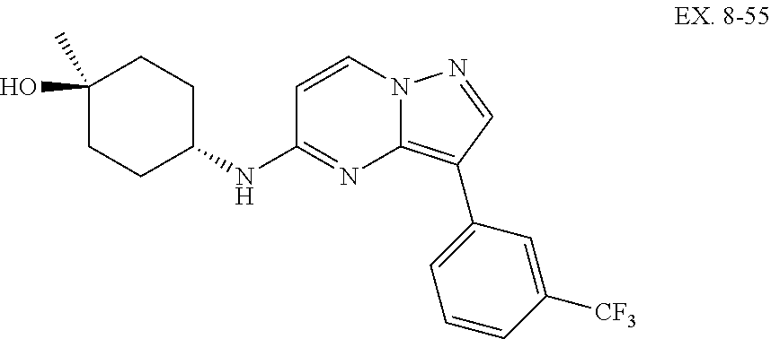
N(C1=NC2=C(C3=CC=CC([CF3])=C3)C=NN2C=C1)C1CCC(C)(O)CC1
